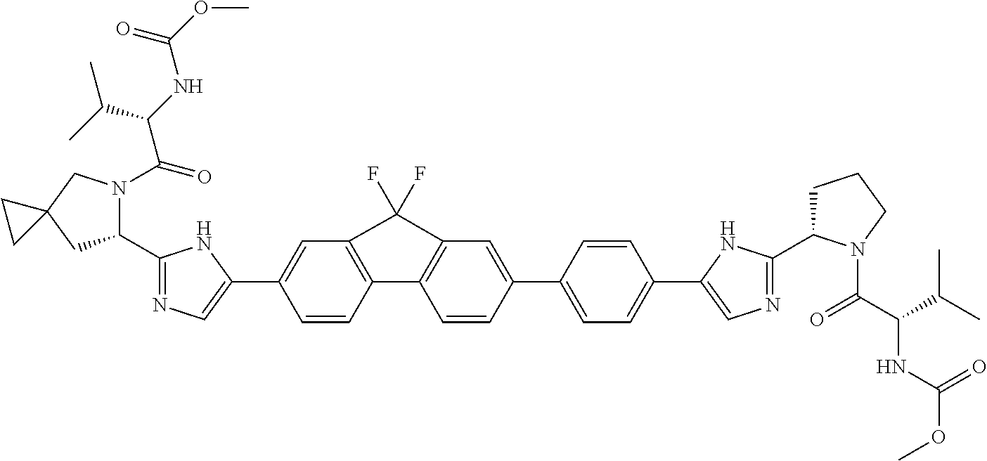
C1=CC2=C(C=C1C1=CN=C(C3N(C(C(NC(OC)=O)C(C)C)=O)CC4(C3)CC4)N1)C(F)(F)C1=C2C=CC(C2=CC=C(C3=CN=C(C4CCCN4C(C(C(C)C)NC(OC)=O)=O)N3)C=C2)=C1
